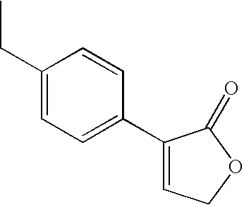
C1(CC)=CC=C(C2=CCOC2=O)C=C1
